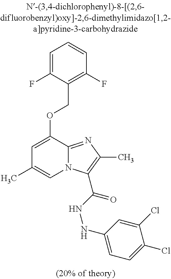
C1=C(F)C(COC2=CC(C)=CN3C2=NC(C)=C3C(NNC2=CC=C(Cl)C(Cl)=C2)=O)=C(F)C=C1
